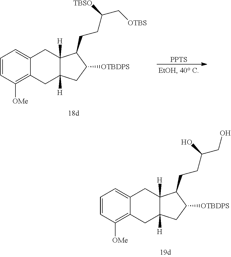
C12=CC=CC([OMe])=C1CC1([H])CC([OTBDPS])C(CCC(CO)O)C1([H])C2.C12=CC=CC([OMe])=C1CC1([H])CC([OTBDPS])C(CCC(C[OTBS])[TBSO])C1([H])C2.[PPTS]
